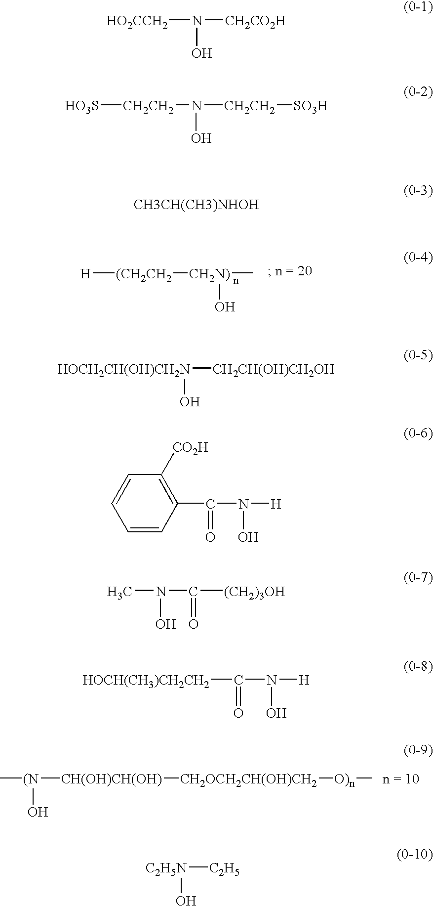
[H][(CH2CH2][CH2N)](C)O.[(N](C)(O)[CH(OH)CH(OH)][CH2OCH2CH(OH)CH2][O)n]C.N([HO2CCH2])(O)[CH2CO2H].[CH2CH2]([HO3S])N(O)[CH2CH2][SO3H].[CH3CH(CH3)NHOH].[CH2CH(OH)CH2OH][HOCH2CH(OH)CH2N]O.C1=CC(C(=O)N([H])O)=C([CO2H])C=C1.N(C)(O)C(=O)[(CH2)3OH].C([HOCH(CH3)CH2CH2])(=O)N(O)[H].[C2H5][C2H5N]O
